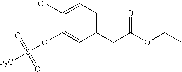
C1(CC(OCC)=O)=CC=C(Cl)C(OS(=O)(=O)[F3C])=C1
